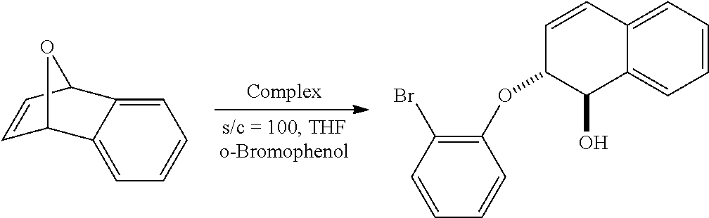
C1=C2C(=CC=C1)C1C=CC2O1.C1=CC=C2C(=C1)C(O)C(OC1=C(Br)C=CC=C1)C=C2
